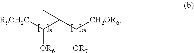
[R9OH2C]C(C(C([CH2OR6])[OR7])C)[OR6]
